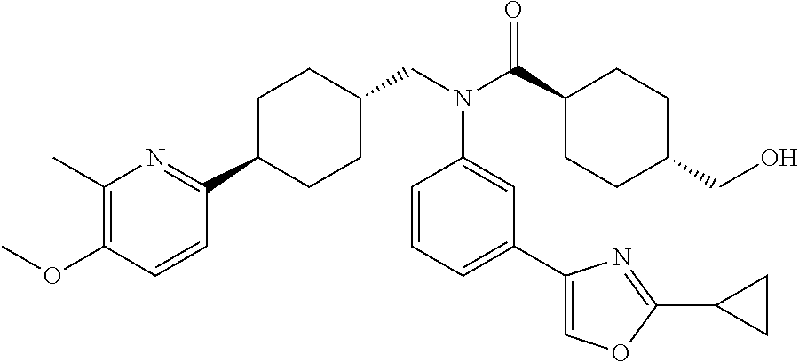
C1(C)=C(OC)C=CC(C2CCC(CN(C(C3CCC(CO)CC3)=O)C3=CC(C4=COC(C5CC5)=N4)=CC=C3)CC2)=N1
